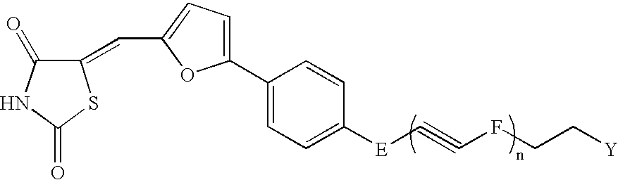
C1(=CC2=CC=C(C3=CC=C([E]C#CFCC[Y])C=C3)O2)C(=O)NC(=O)S1
